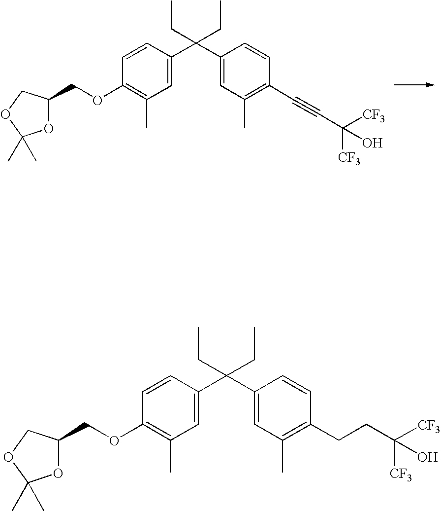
C1=CC(C(C2=CC(C)=C(C#CC([CF3])([CF3])O)C=C2)(CC)CC)=CC(C)=C1OCC1OC(C)(C)OC1.C1=CC(C(C2=CC(C)=C(CCC([CF3])([CF3])O)C=C2)(CC)CC)=CC(C)=C1OCC1OC(C)(C)OC1
